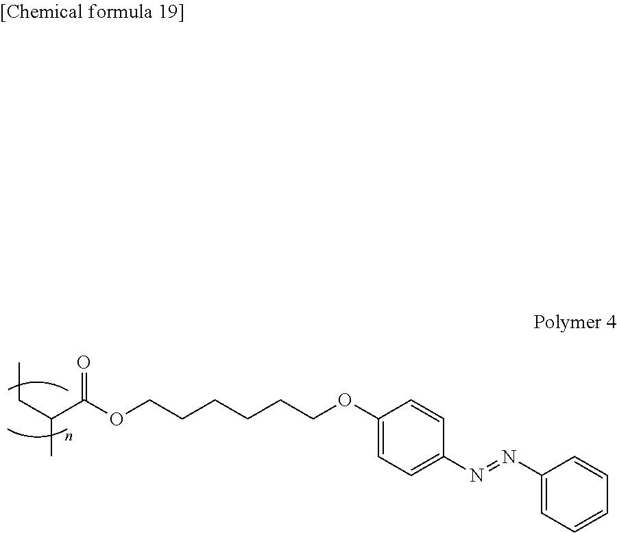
C(C(C)C(OCCCCCCOC1=CC=C(N=NC2=CC=CC=C2)C=C1)=O)C
